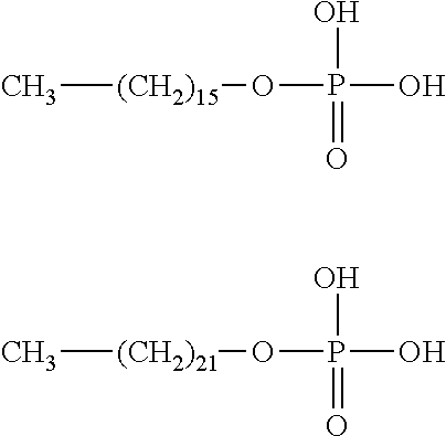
P(O)(O)(=O)O[(CH2)15]C.P(O)(O)(=O)O[(CH2)21]C
